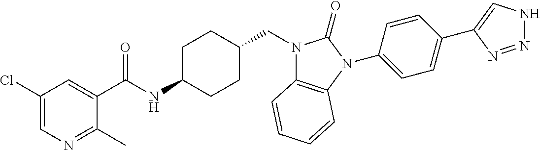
C1(Cl)=CN=C(C)C(C(NC2CCC(CN3C4=C(N(C5=CC=C(C6=CNN=N6)C=C5)C3=O)C=CC=C4)CC2)=O)=C1
